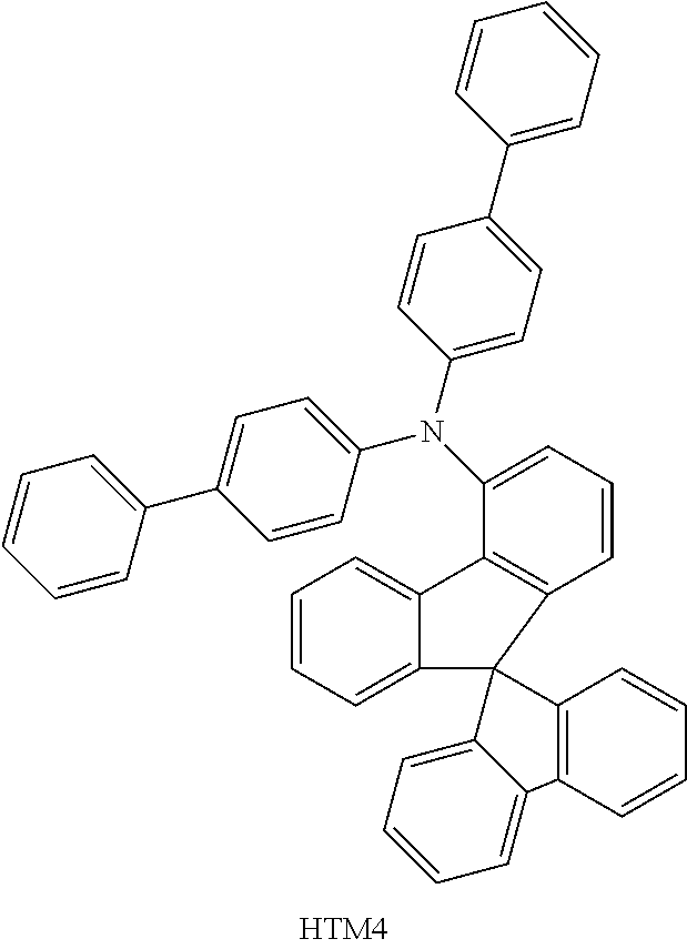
C1=CC=C2C(=C1)C1=C(C23C2=CC=CC=C2C2=C3C=CC=C2)C=CC=C1N(C1=CC=C(C2=CC=CC=C2)C=C1)C1=CC=C(C2=CC=CC=C2)C=C1
